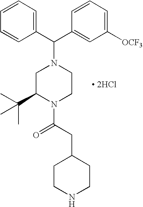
[ 2HCl].C1=CC=CC(C(C2=CC([OCF3])=CC=C2)N2CC(C(C)(C)C)N(C(CC3CCNCC3)=O)CC2)=C1
